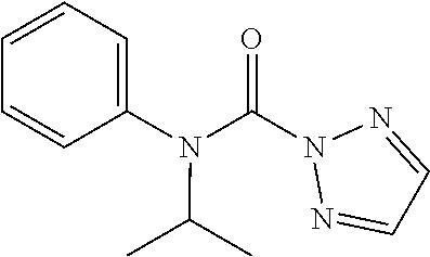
O=C(N1N=CC=N1)N(C1=CC=CC=C1)C(C)C
